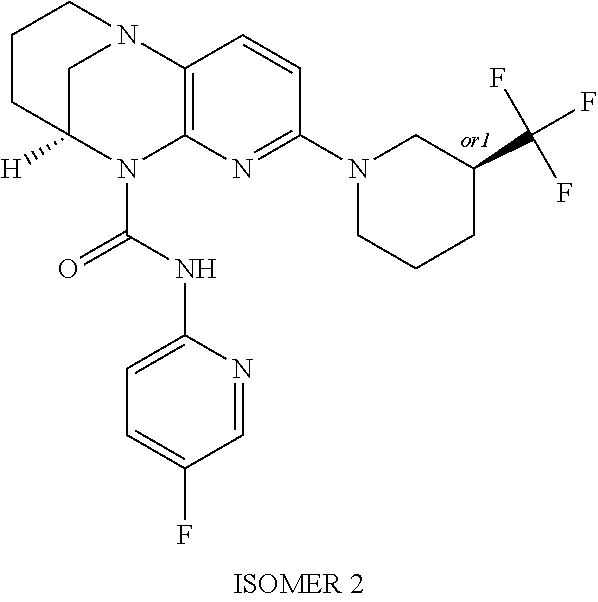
C1C2([H])N(C(=O)NC3=CC=C(F)C=N3)C3=C(N1CCC2)C=CC(N1CC(C(F)(F)F)CCC1)=N3
